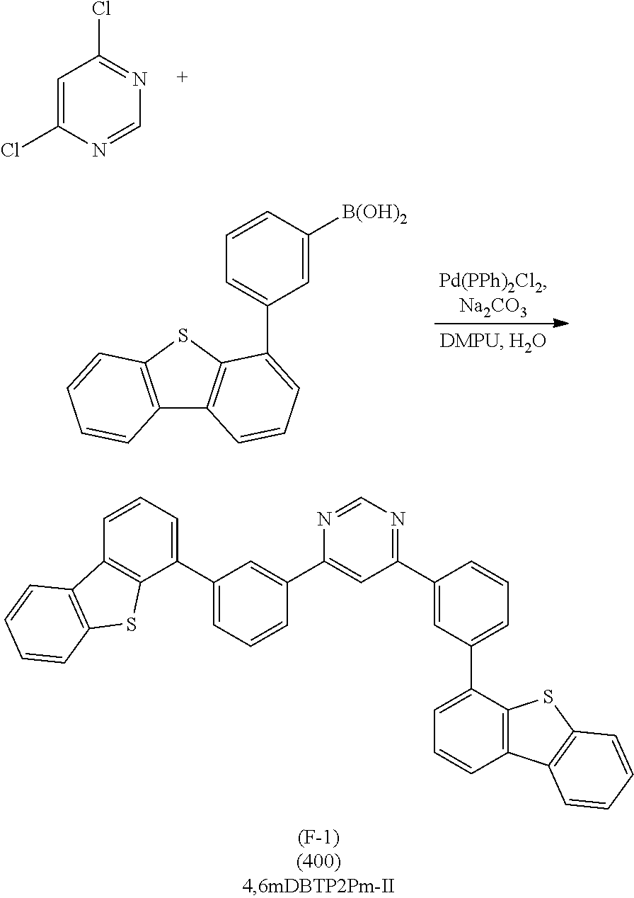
C1=C(Cl)N=CN=C1Cl.C1=C([B(OH)2])C=CC=C1C1=CC=CC2=C1SC1=C2C=CC=C1.C1(C2=CC=CC3=C2SC2=C3C=CC=C2)=CC=CC(C2=CC(C3=CC(C4=CC=CC5=C4SC4=C5C=CC=C4)=CC=C3)=NC=N2)=C1
